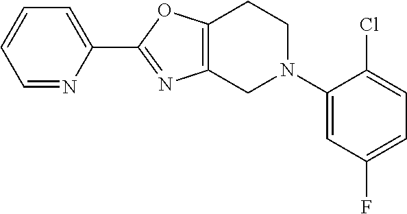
C1(C2=NC3=C(O2)CCN(C2=CC(F)=CC=C2Cl)C3)=CC=CC=N1
